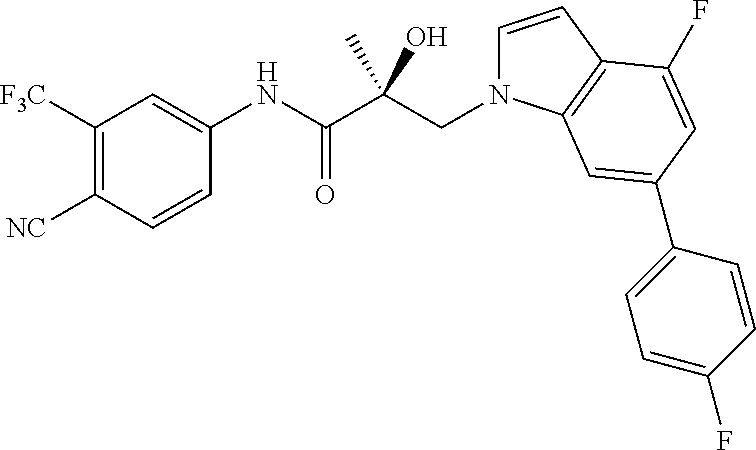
C1([F3C])=C([NC])C=CC(NC(C(CN2C=CC3=C2C=C(C2=CC=C(F)C=C2)C=C3F)(O)C)=O)=C1
